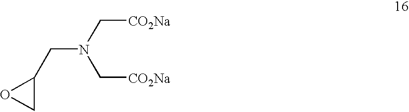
C1C(CN(C[CO2Na])C[CO2Na])O1
